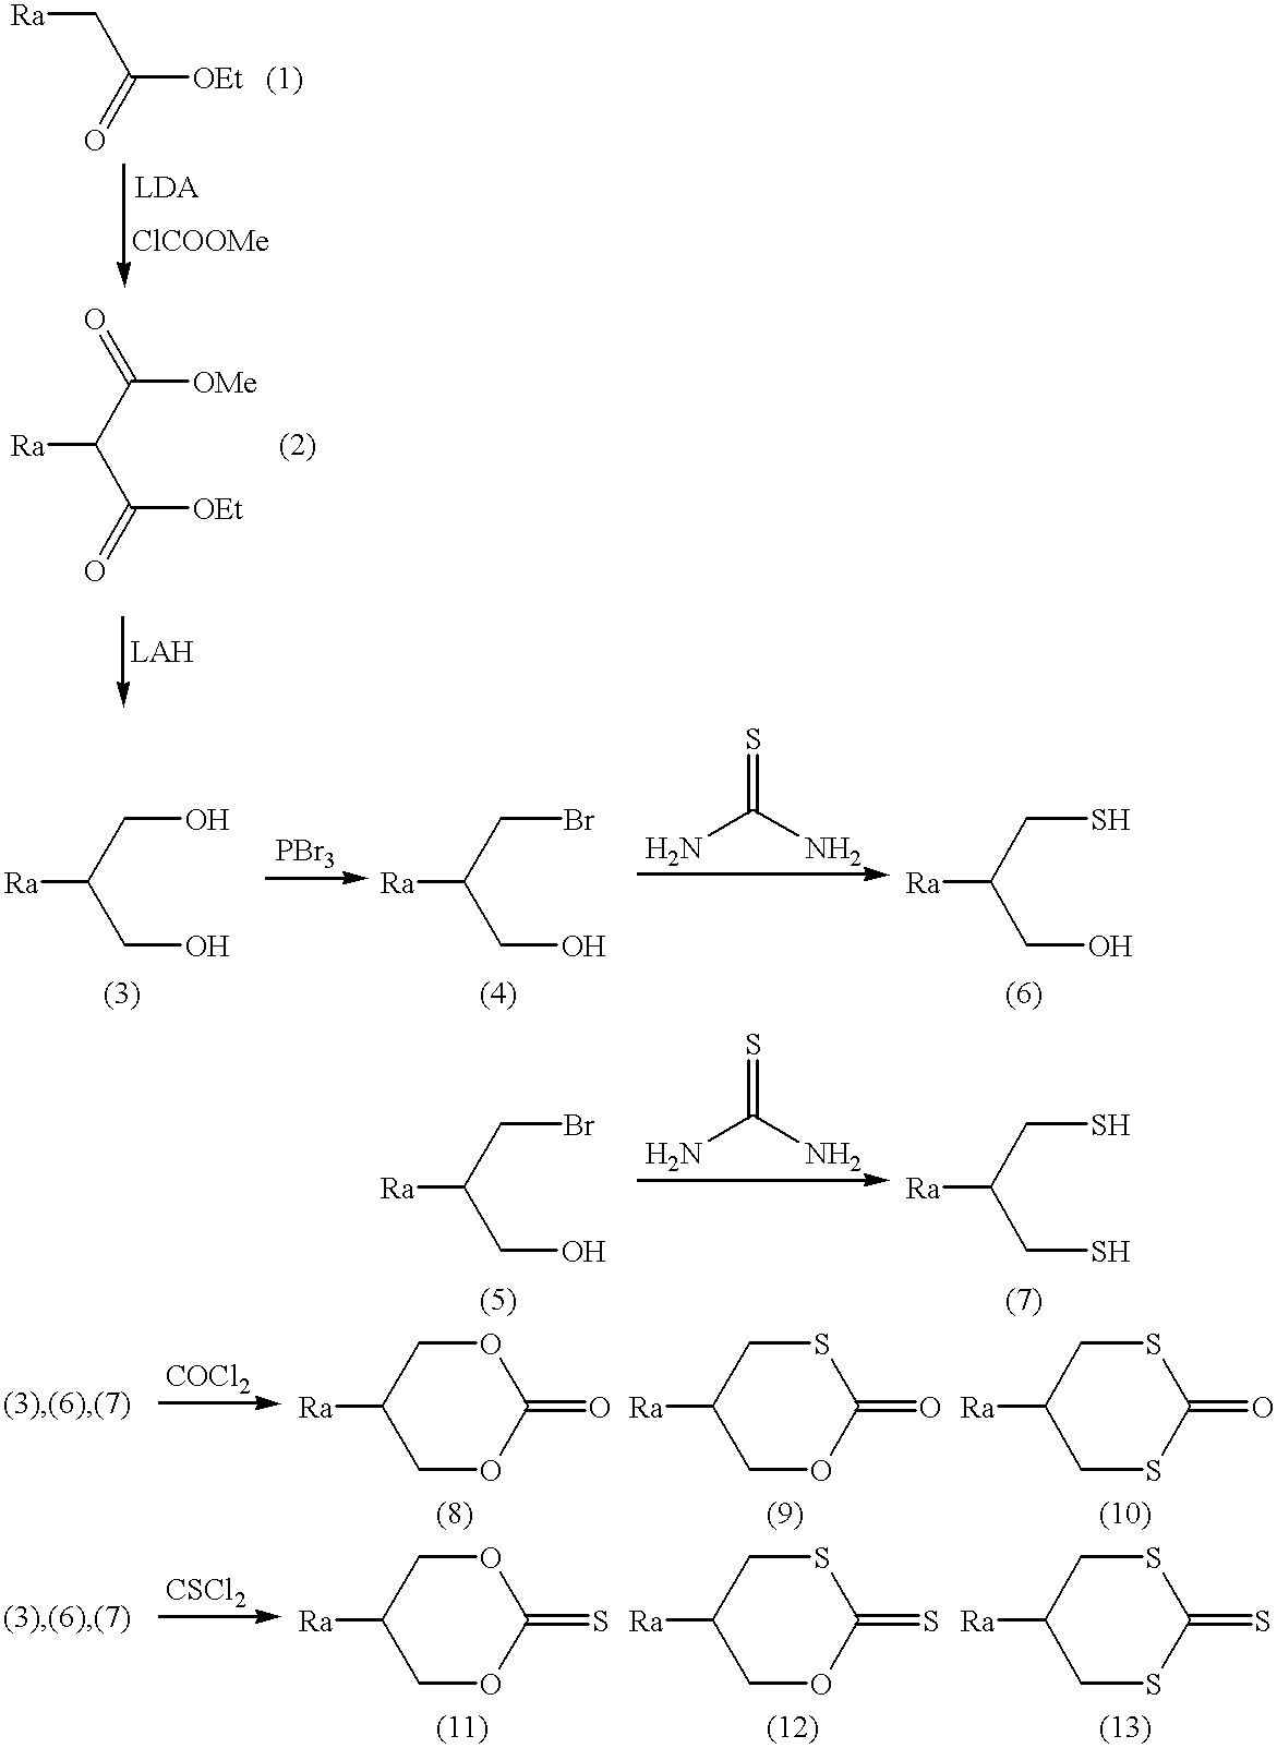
[Ra]CC([OEt])=O.[Ra]C(C([OEt])=O)C(=O)[OMe].[Ra]C(CO)CO.[Ra]C(CO)CBr.NC(N)=S.[Ra]C(CO)CS.[Ra]C(CO)CBr.NC(N)=S.[Ra]C(CS)CS.[Ra]C1COC(=O)OC1.[Ra]C1COC(=O)SC1.[Ra]C1CSC(=O)SC1.[Ra]C1COC(=S)OC1.[Ra]C1COC(=S)SC1.[Ra]C1CSC(=S)SC1
